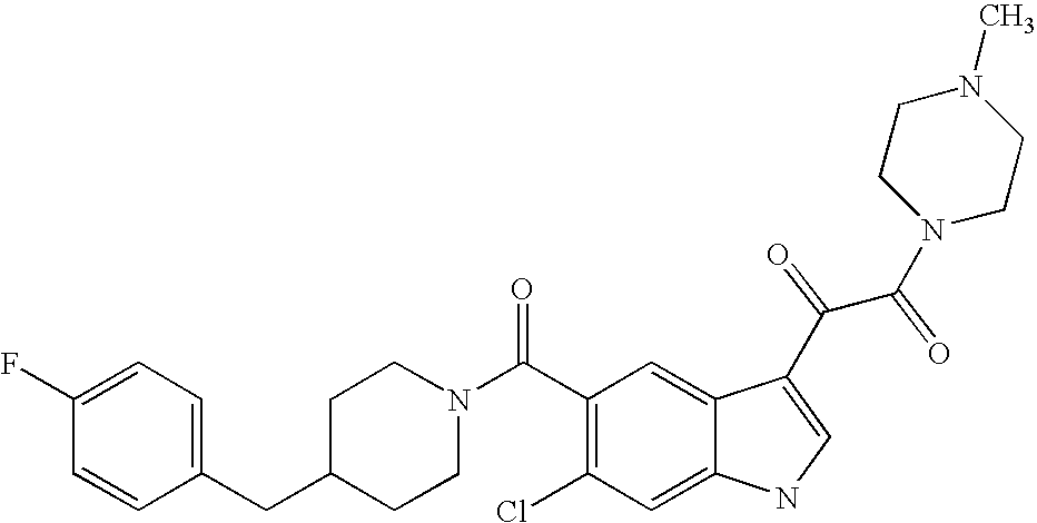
C1(F)=CC=C(CC2CCN(C(C3=C(Cl)C=C4C(=C3)C(C(C(N3CCN(C)CC3)=O)=O)=CN4)=O)CC2)C=C1
